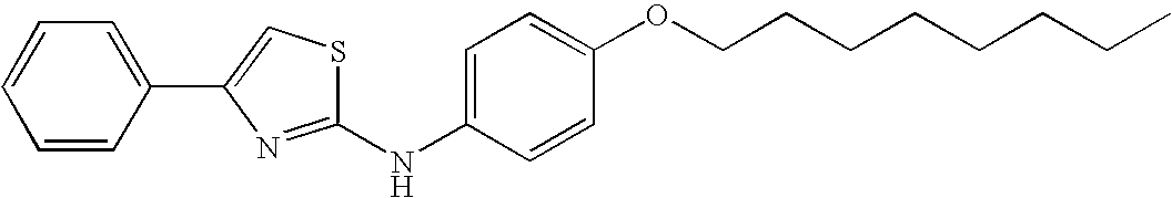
C1=C(NC2=NC(C3=CC=CC=C3)=CS2)C=CC(OCCCCCCCC)=C1
